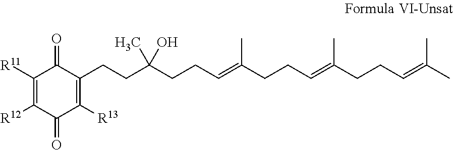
C1(CCC(CCC=C(CCC=C(CCC=C(C)C)C)C)(C)O)=C([R13])C(=O)C([R12])=C([R11])C1=O
